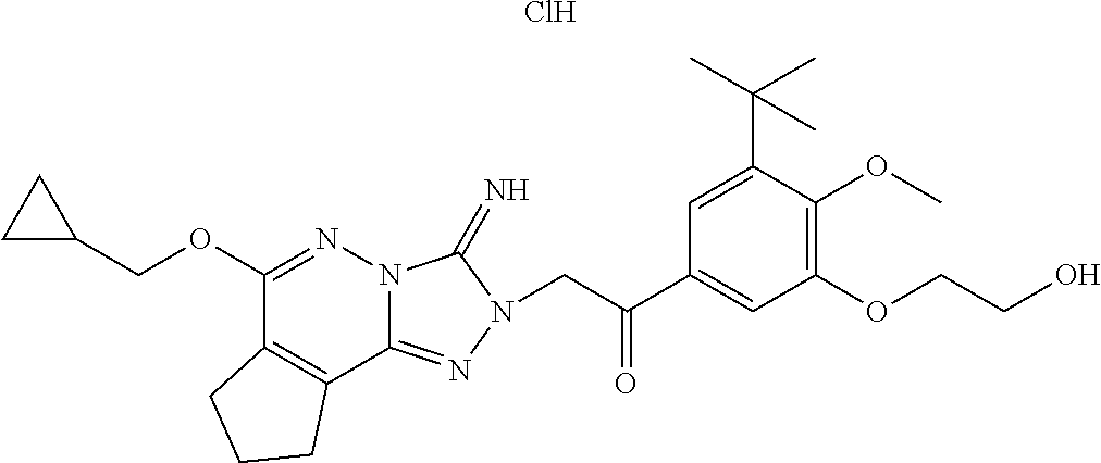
Cl.C1(OCC2CC2)=NN2C(=NN(CC(C3=CC(OCCO)=C(OC)C(C(C)(C)C)=C3)=O)C2=N)C2=C1CCC2
